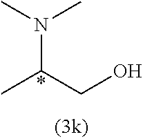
CC(CO)N(C)C
